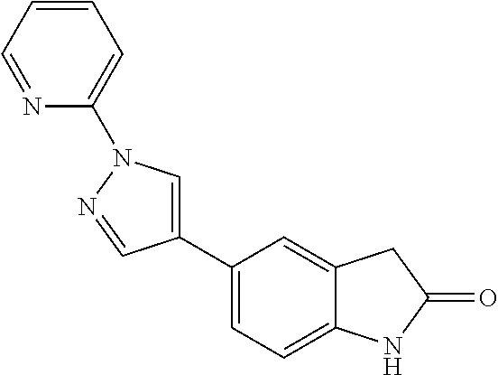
C1(C2=CN(C3=CC=CC=N3)N=C2)=CC=C2C(=C1)CC(=O)N2
